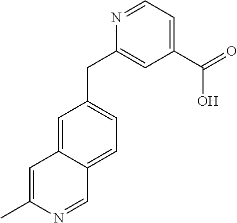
C1=C2C(=CC=C1CC1=CC(C(=O)O)=CC=N1)C=NC(C)=C2
